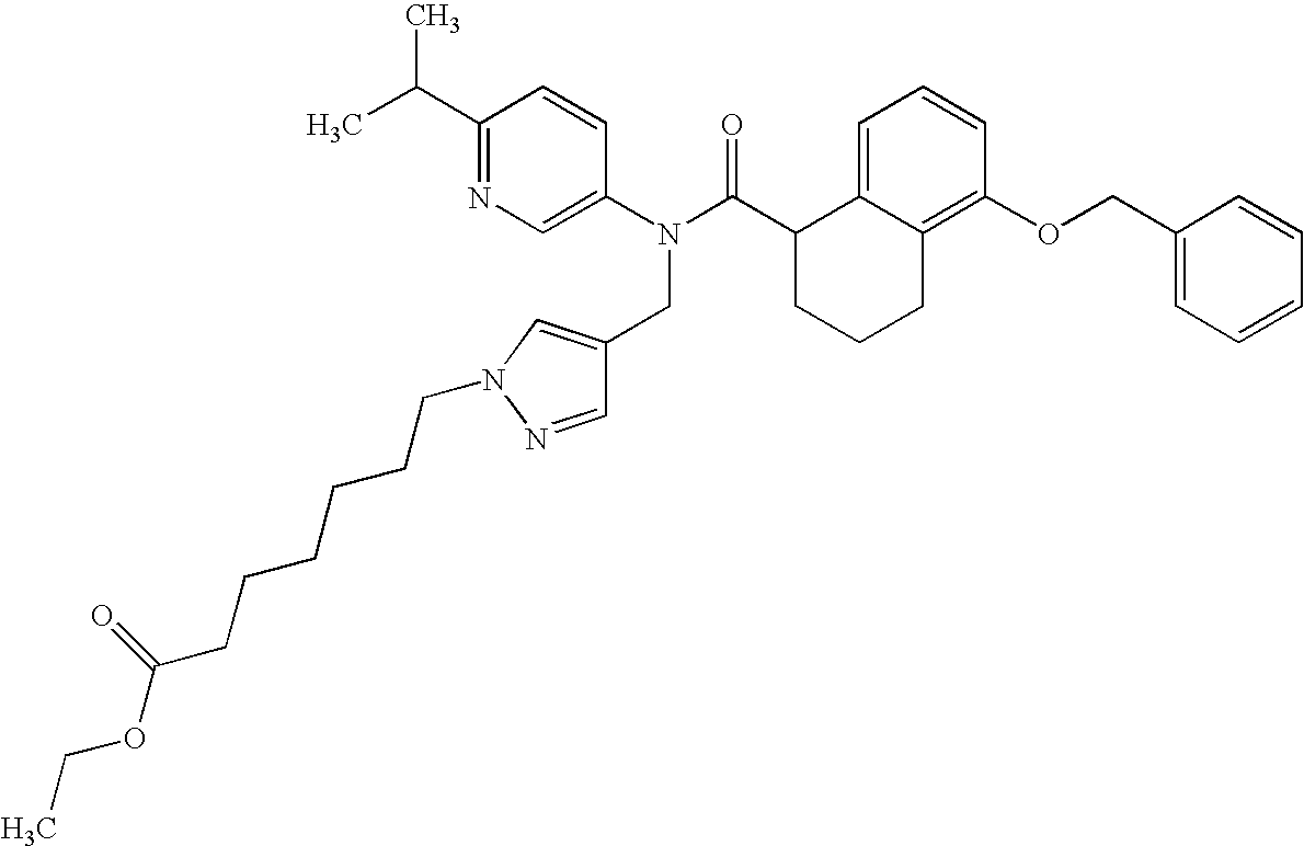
C1(C(C)C)=NC=C(N(C(C2CCCC3=C(OCC4=CC=CC=C4)C=CC=C23)=O)CC2=CN(CCCCCCC(OCC)=O)N=C2)C=C1
